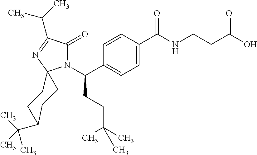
C1=C(C(=O)NCCC(=O)O)C=CC(C(N2C(=O)C(C(C)C)=NC23CCC(C(C)(C)C)CC3)CCC(C)(C)C)=C1
